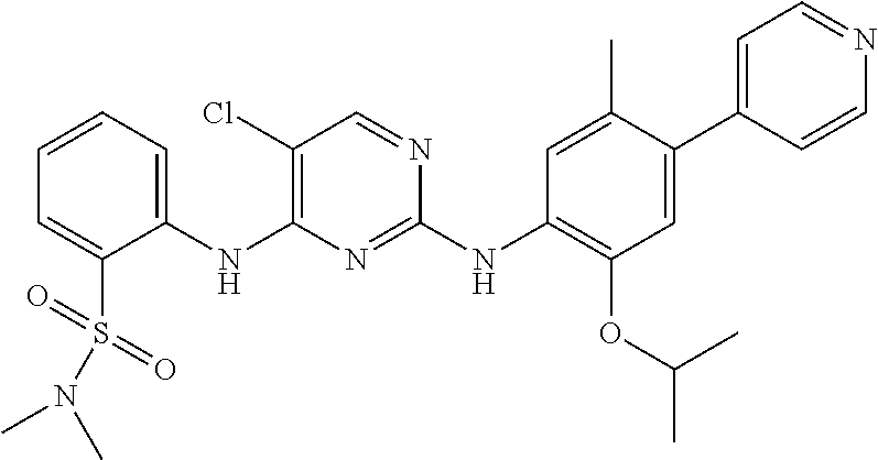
C1(NC2=C(Cl)C=NC(NC3=C(OC(C)C)C=C(C4=CC=NC=C4)C(C)=C3)=N2)=CC=CC=C1S(=O)(=O)N(C)C
